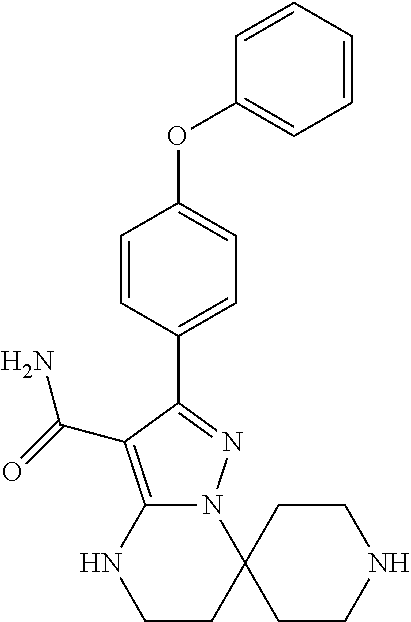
C12(N3C(=C(C(=O)N)C(C4=CC=C(OC5=CC=CC=C5)C=C4)=N3)NCC1)CCNCC2
